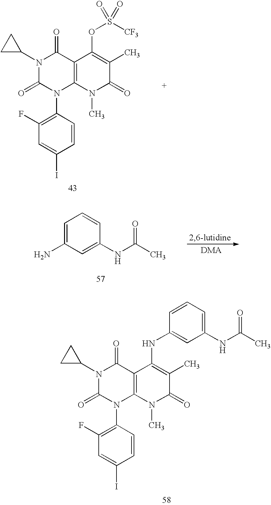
C1=CC(N2C3=C(C(=O)N(C4CC4)C2=O)C(OS([CF3])(=O)=O)=C(C)C(=O)N3C)=C(F)C=C1I.C1=C(N)C=C(NC(C)=O)C=C1.C1=CC(N2C3=C(C(=O)N(C4CC4)C2=O)C(NC2=CC(NC(=O)C)=CC=C2)=C(C)C(=O)N3C)=C(F)C=C1I
